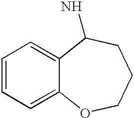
C1=CC=C2C(=C1)C(N)CCCO2
